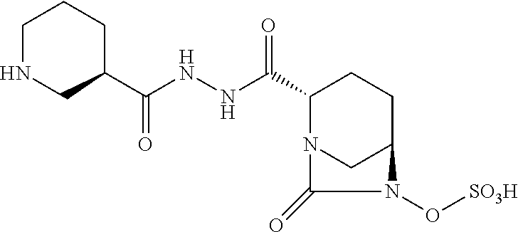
C1(C(NNC(C2CNCCC2)=O)=O)N2CC(CC1)N(O[SO3H])C2=O
